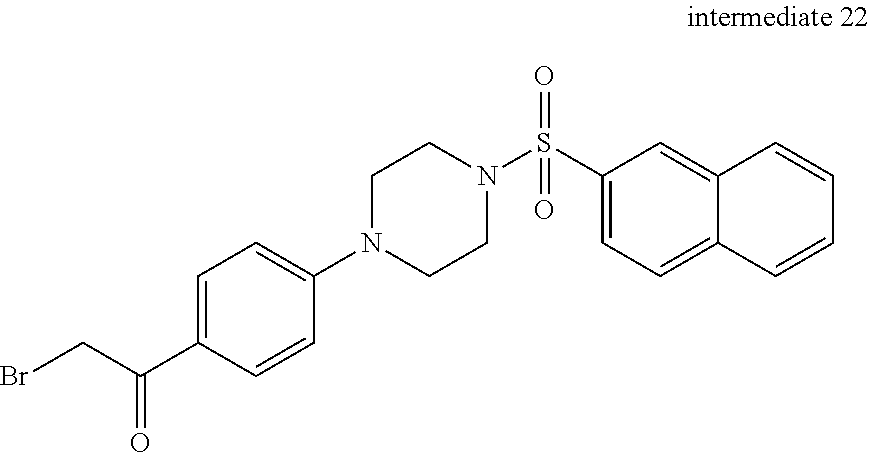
C1(S(N2CCN(C3=CC=C(C(CBr)=O)C=C3)CC2)(=O)=O)=CC=C2C(=C1)C=CC=C2
